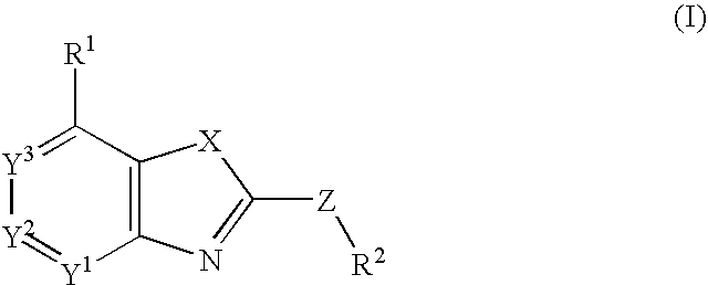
[Y3]1=C([R1])C2=C([Y1]=[Y2]1)N=C([Z][R2])[X]2
